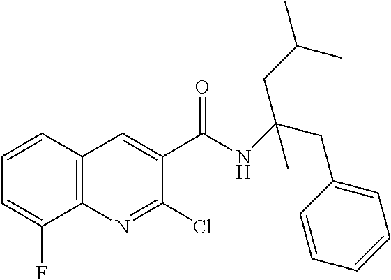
C1=CC2=C(C(F)=C1)N=C(Cl)C(C(NC(CC1=CC=CC=C1)(CC(C)C)C)=O)=C2
